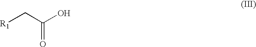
[R1]CC(O)=O
